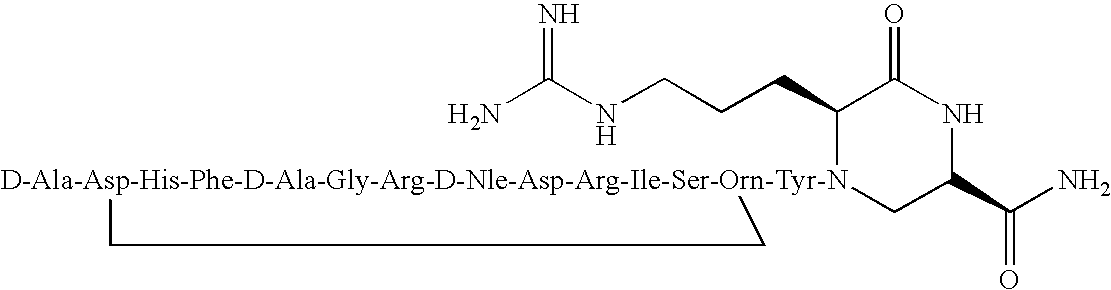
NC(NCCCC1[D-Ala-Asp-His-Phe-D-Ala-Gly-Arg-D-Nle-Asp-Arg-Ile-Ser-Orn-Tyr-N]2(CC(C(N)=O)NC1=O)CC2)=N
